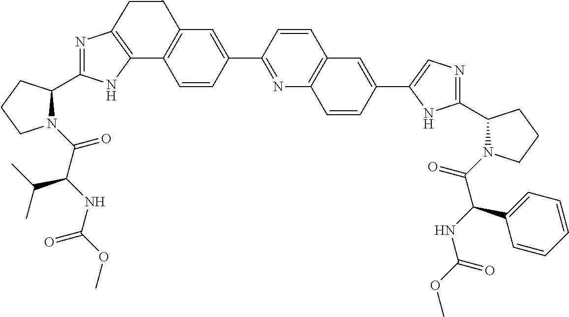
N1(C(C(NC(OC)=O)C(C)C)=O)C(C2=NC3=C(N2)C2=C(C=C(C4=NC5=C(C=C4)C=C(C4=CN=C(C6N(C(=O)C(NC(OC)=O)C7=CC=CC=C7)CCC6)N4)C=C5)C=C2)CC3)CCC1
